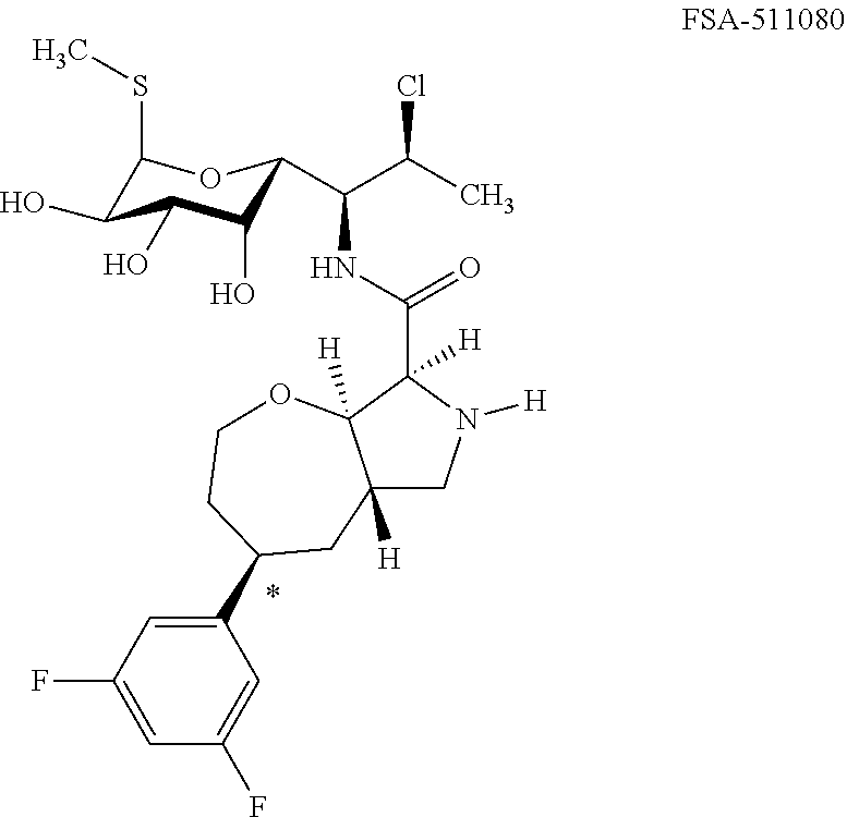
C1(SC)C(O)C(O)C(O)C(C(C(C)Cl)NC(C2([H])C3([H])C([H])(CN2[H])CC(C2=CC(F)=CC(F)=C2)CCO3)=O)O1
